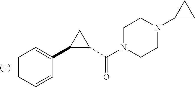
C1=CC=CC(C2C(C(N3CCN(C4CC4)CC3)=O)C2)=C1
